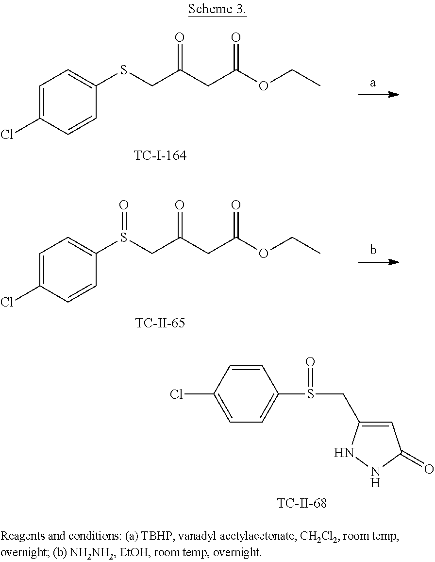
C1=C(Cl)C=CC(SCC(CC(OCC)=O)=O)=C1.C1=C(CS(C2=CC=C(Cl)C=C2)=O)NNC1=O.C1=C(Cl)C=CC(S(CC(CC(OCC)=O)=O)=O)=C1
